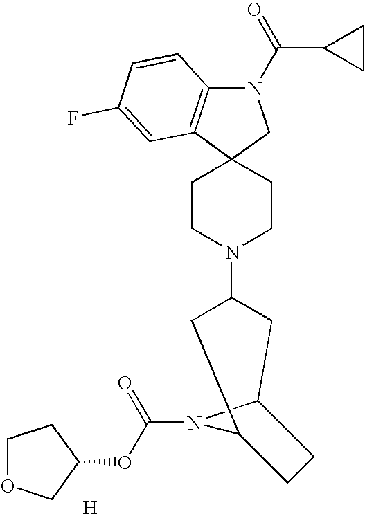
N1(C(C2CC2)=O)C2=C(C3(C1)CCN(C1CC4N(C(OC5CCOC5)=O)C(C1)CC4)CC3)C=C(F)C=C2.[H]
